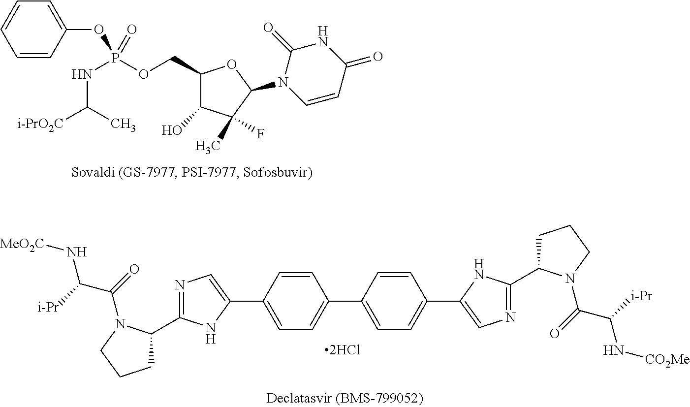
C1(COP(NC([i-PrO2C])C)(=O)OC2=CC=CC=C2)C(O)C(C)(F)C(N2C=CC(=O)NC2=O)O1.C1=CC(C2=CN=C(C3CCCN3C(=O)C([i-Pr])N[MeO2C])N2)=CC=C1C1=CC=C(C2=CN=C(C3CCCN3C(=O)C([i-Pr])N[CO2Me])N2)C=C1
